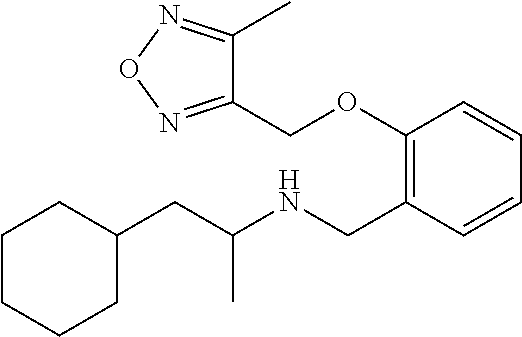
C1(OCC2=NON=C2C)=C(CNC(CC2CCCCC2)C)C=CC=C1
